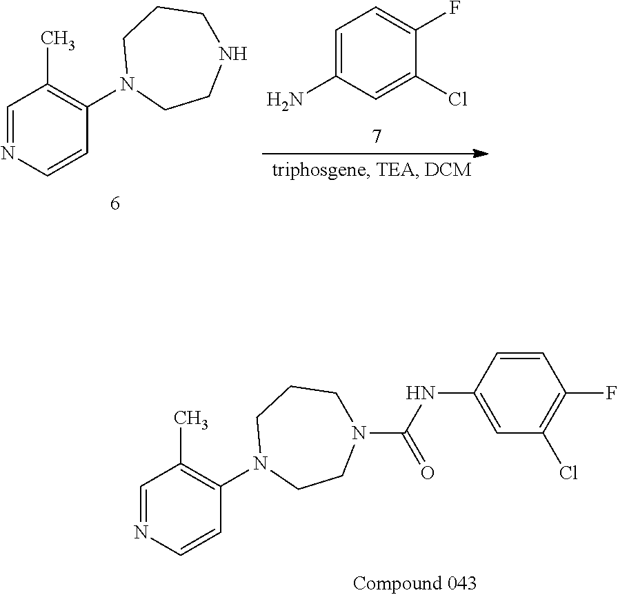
C1=NC=CC(N2CCN(C(=O)NC3=CC(Cl)=C(F)C=C3)CCC2)=C1C.C1=NC=CC(N2CCNCCC2)=C1C.C1=C(N)C=C(Cl)C(F)=C1
